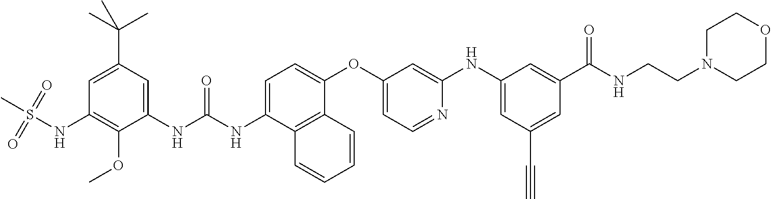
C1(C(C)(C)C)=CC(NS(C)(=O)=O)=C(OC)C(NC(NC2=CC=C(OC3=CC=NC(NC4=CC(C#C)=CC(C(NCCN5CCOCC5)=O)=C4)=C3)C3=C2C=CC=C3)=O)=C1
